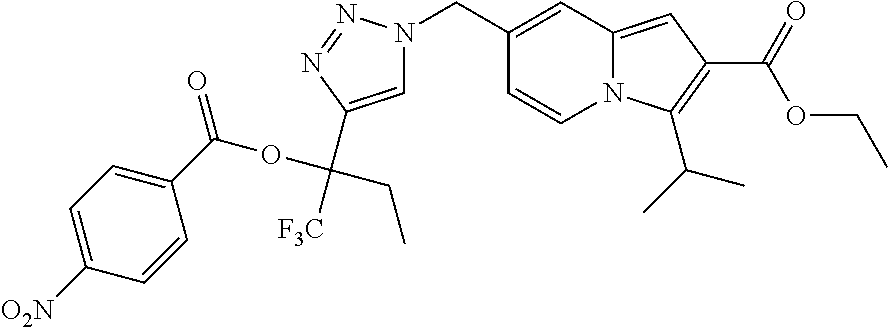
C1(CN2C=C(C(CC)(OC(C3=CC=C([O2N])C=C3)=O)[F3C])N=N2)=CC2=CC(C(=O)OCC)=C(C(C)C)N2C=C1
